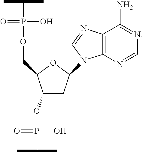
C1(OP(=O)(O)C(C)C)CC(N2C3=C(C(N)=NC=N3)N=C2)OC1COP(O)(=O)C(C)C
